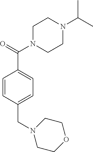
C1N(C(=O)C2=CC=C(CN3CCOCC3)C=C2)CCN(C(C)C)C1
